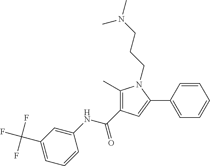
C1(C)=C(C(NC2=CC(C(F)(F)F)=CC=C2)=O)C=C(C2=CC=CC=C2)N1CCCN(C)C
